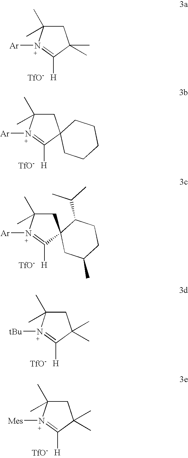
C1C(C)(C)N([Ar])=C([H])C1(C)C.[TfO-].C1C(C)(C)N([Ar])=C([H])C12CCCCC2.[TfO-].C1C(C)(C)N([Ar])=C([H])C12CC(C)CCC2C(C)C.[TfO-].C1C(C)(C)N([tBu])=C([H])C1(C)C.[TfO-].C1C(C)(C)N([Mes])=C([H])C1(C)C.[TfO-]
